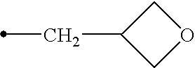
C1C(CC)CO1
